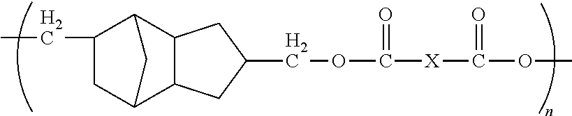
CCC1CC2C3C(C1C2)CC(COC(=O)[X]C(=O)OC)C3
